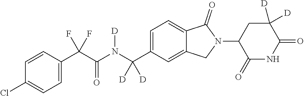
C1=CC(C(C(N(C(C2=CC=C3C(=C2)CN(C2C(=O)NC(=O)C([D])([D])C2)C3=O)([D])[D])[D])=O)(F)F)=CC=C1Cl
